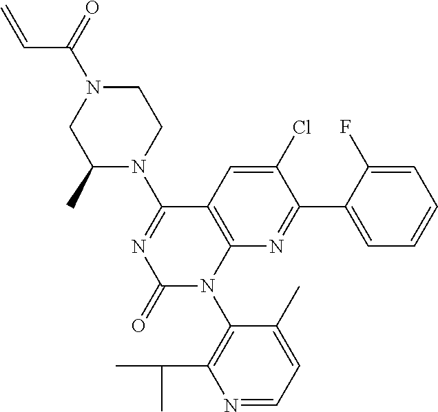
C1(C)N(C2=NC(=O)N(C3=C(C(C)C)N=CC=C3C)C3=C2C=C(Cl)C(C2=CC=CC=C2F)=N3)CCN(C(=O)C=C)C1
